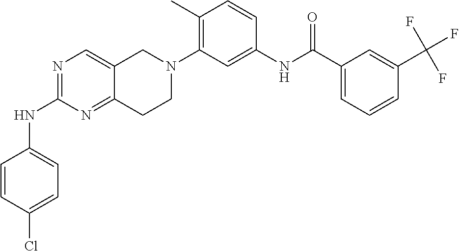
N1=C(NC2=CC=C(Cl)C=C2)N=C2C(=C1)CN(C1=C(C)C=CC(NC(C3=CC=CC(C(F)(F)F)=C3)=O)=C1)CC2
